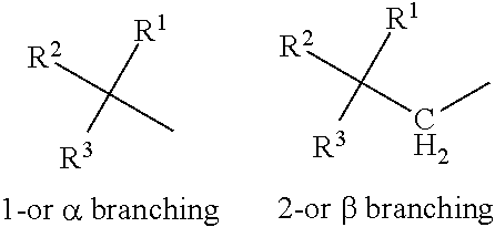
[R2]C(CC)([R1])[R3].[R2]C(C)([R1])[R3]
